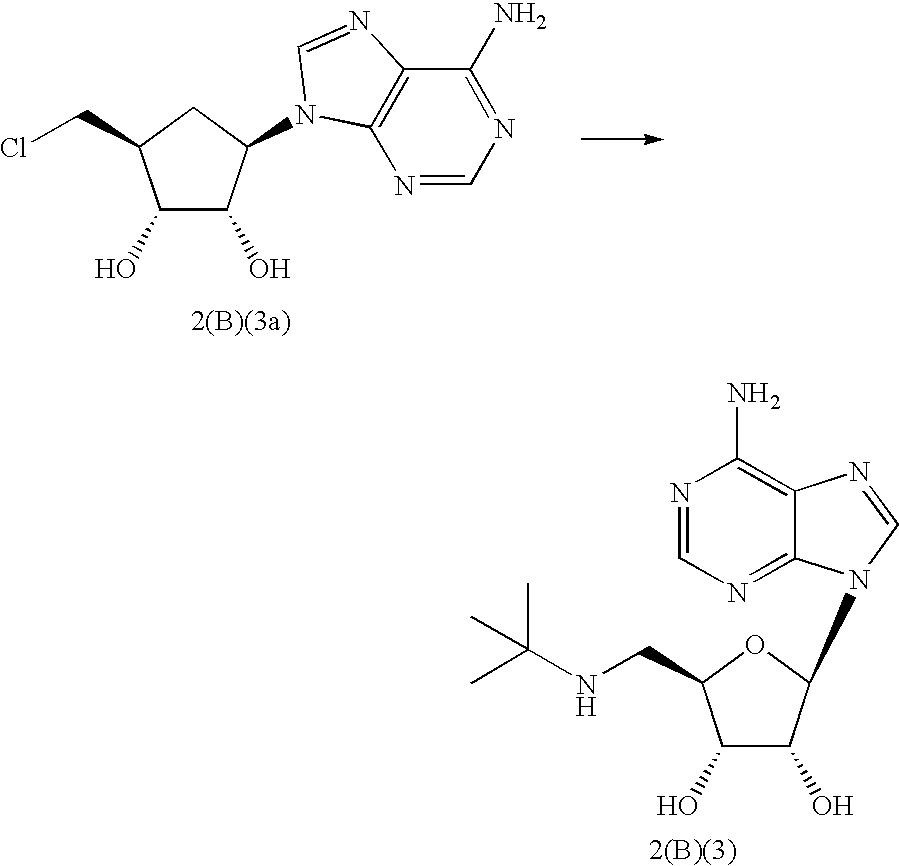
N1=CN=C2C(=C1N)N=CN2C1C(O)C(O)C(CNC(C)(C)C)O1.C1(O)C(O)C(N2C3=C(C(N)=NC=N3)N=C2)CC1CCl
